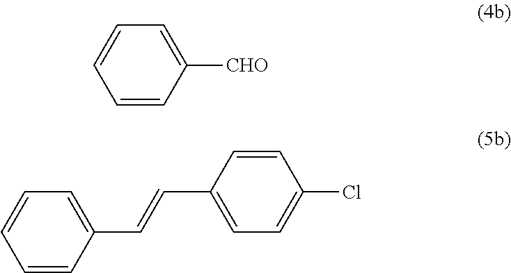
C1=CC=CC([CHO])=C1.C1=CC=CC(C=CC2=CC=C(Cl)C=C2)=C1
